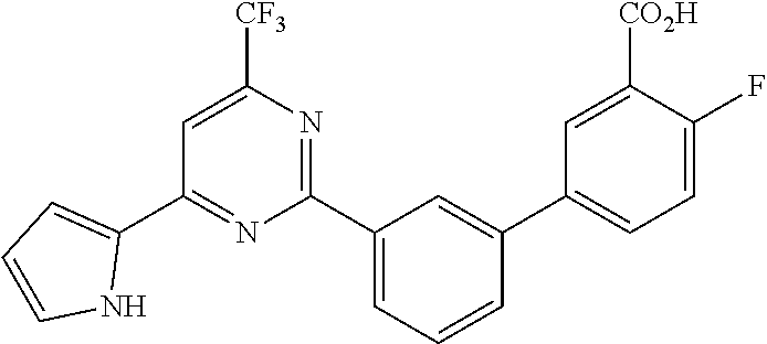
C1(C2=CC=CN2)=NC(C2=CC=CC(C3=CC=C(F)C([CO2H])=C3)=C2)=NC([CF3])=C1
